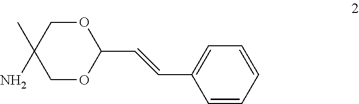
O1CC(C)(N)COC1C=CC1=CC=CC=C1
